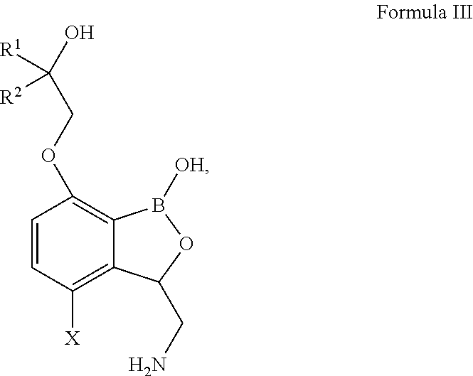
C1=CC([X])=C2C(=C1OCC(O)([R2])[R1])B([OH])OC2CN
